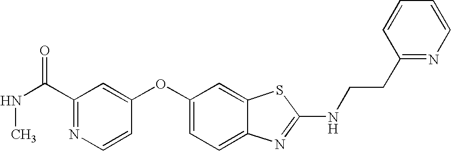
N1=C(C(NC)=O)C=C(OC2=CC=C3C(=C2)SC(NCCC2=NC=CC=C2)=N3)C=C1
